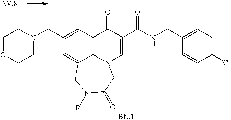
C12=C3C=C(CN4CCOCC4)C=C1CN([R])C(=O)CN2C=C(C(NCC1=CC=C(Cl)C=C1)=O)C3=O
